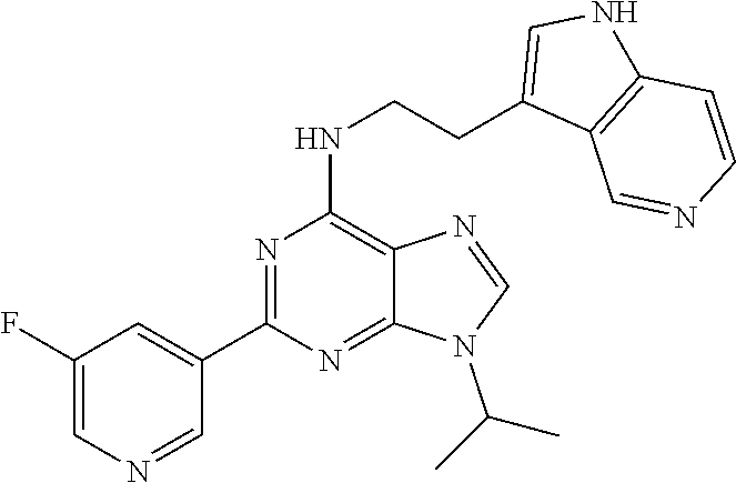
N1=CN(C(C)C)C2=NC(C3=CC(F)=CN=C3)=NC(NCCC3=CNC4=C3C=NC=C4)=C12
